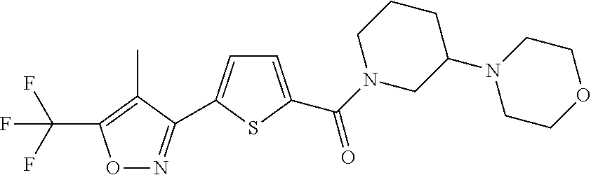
FC(F)(F)C1=C(C)C(C2=CC=C(C(=O)N3CC(N4CCOCC4)CCC3)S2)=NO1
